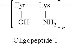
C[Tyr]([Lys](C)N)O
